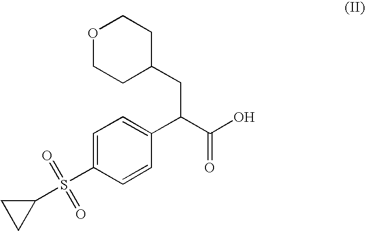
C1(S(C2=CC=C(C(C(O)=O)CC3CCOCC3)C=C2)(=O)=O)CC1
